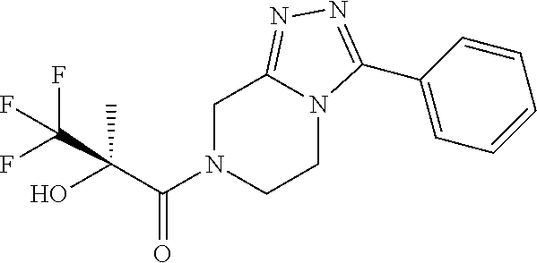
C1N(C(C(O)(C)C(F)(F)F)=O)CCN2C1=NN=C2C1=CC=CC=C1
